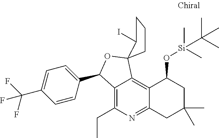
C1CC2(C(I)C1)C1=C3C(=NC(CC)=C1C(C1=CC=C(C(F)(F)F)C=C1)O2)CC(C)(C)CC3O[Si](C)(C)C(C)(C)C
